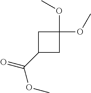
C1(C(=O)OC)CC(OC)(OC)C1
